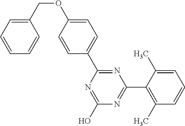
N1=C(O)N=C(C2=C(C)C=CC=C2C)N=C1C1=CC=C(OCC2=CC=CC=C2)C=C1
